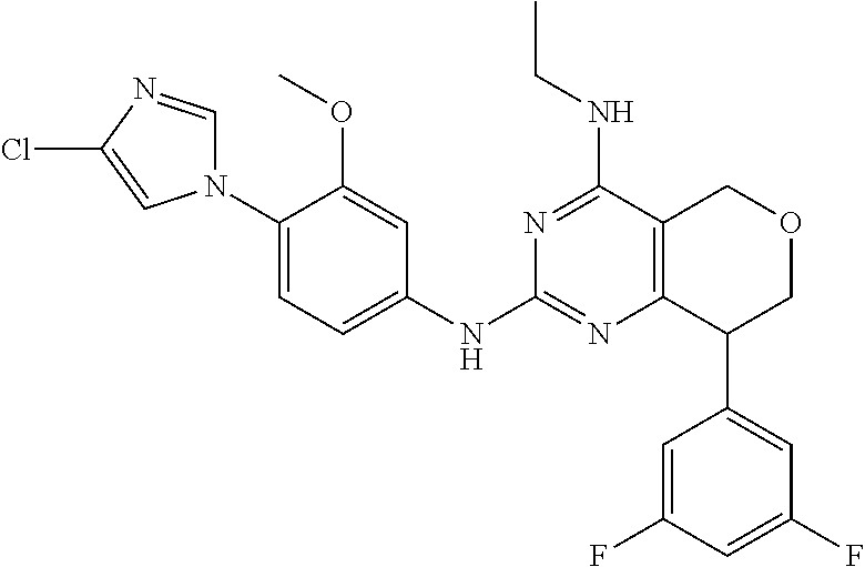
C1(N2C=NC(Cl)=C2)=CC=C(NC2=NC3=C(C(NCC)=N2)COCC3C2=CC(F)=CC(F)=C2)C=C1OC
